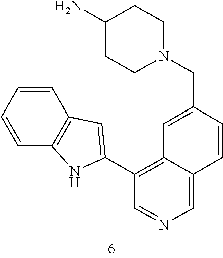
C1(N)CCN(CC2=CC3=C(C4=CC5=C(C=CC=C5)N4)C=NC=C3C=C2)CC1
